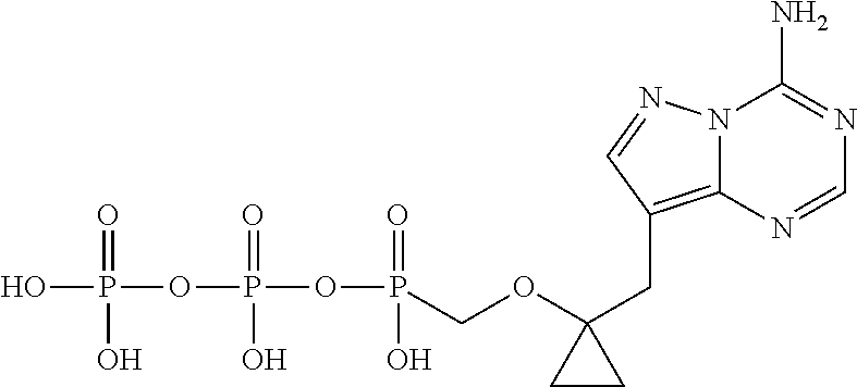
OP(OP(OP(=O)(O)COC1(CC2=C3N(N=C2)C(N)=NC=N3)CC1)(=O)O)(=O)O
